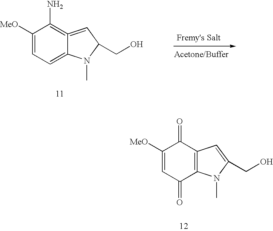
C1([MeO])=CC=C2C(=C1N)=CC(CO)N2C.C1([MeO])=CC(=O)C2=C(C1=O)C=C(CO)N2C
